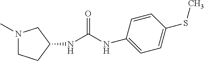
N1(C)CCC(NC(=O)NC2=CC=C(SC)C=C2)C1
